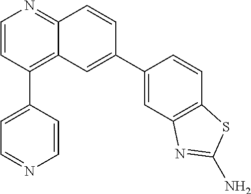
C1=CC(C2=CC=NC=C2)=C2C(=N1)C=CC(C1=CC3=C(C=C1)SC(N)=N3)=C2
